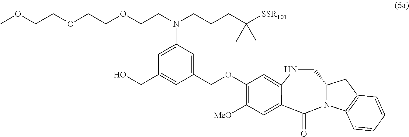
C(C1=CC(N(CCOCCOCCOC)CCCC([SSR101])(C)C)=CC(CO)=C1)OC1=C([MeO])C=C2C(=O)N3C(CNC2=C1)CC1=C3C=CC=C1
